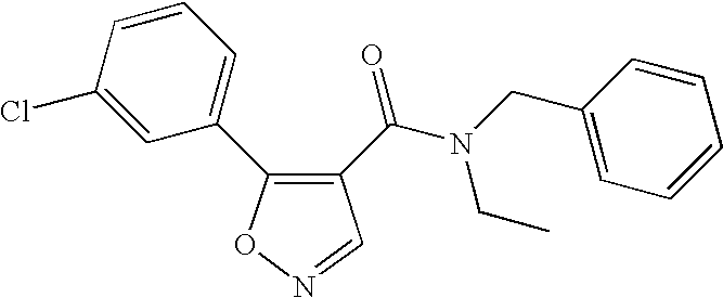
C1(C(=O)N(CC)CC2=CC=CC=C2)=C(C2=CC=CC(Cl)=C2)ON=C1
